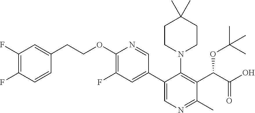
O(C1=C(F)C=C(C2=CN=C(C)C(C(C(O)=O)OC(C)(C)C)=C2N2CCC(C)(C)CC2)C=N1)CCC1=CC(F)=C(F)C=C1
